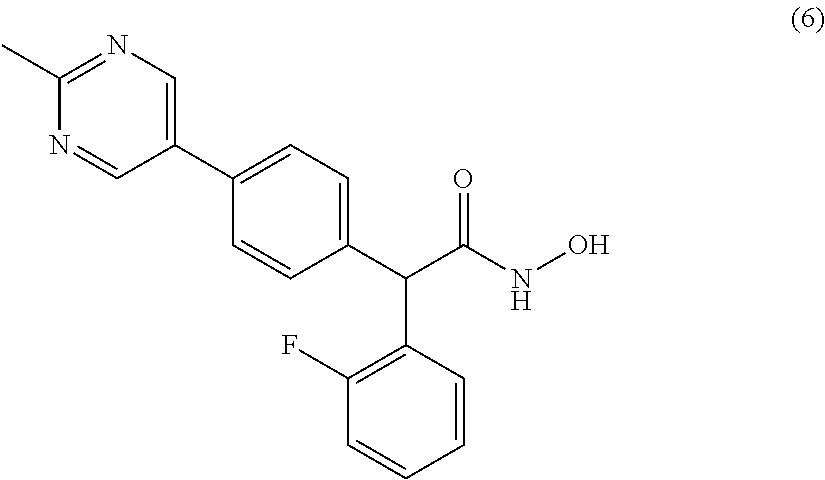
C1(C)=NC=C(C2=CC=C(C(C(NO)=O)C3=C(F)C=CC=C3)C=C2)C=N1
